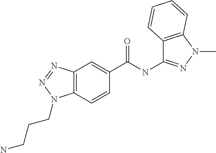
C12=C(C=CC(C(NC3=NN(C)C4=C3C=CC=C4)=O)=C1)N(CCCN)N=N2
